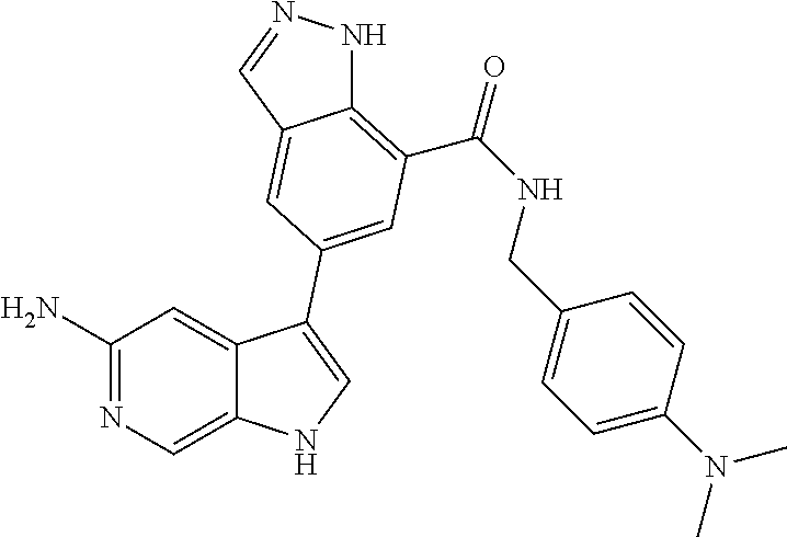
C1(N)=NC=C2C(=C1)C(C1=CC(C(=O)NCC3=CC=C(N(C)C)C=C3)=C3NN=CC3=C1)=CN2
